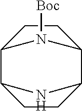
C1CC2C3CCC(C1N2)N3[Boc]
